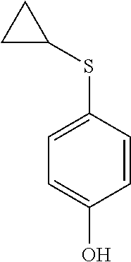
C1(SC2CC2)=CC=C(O)C=C1
